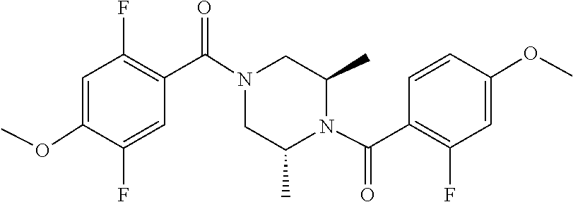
N1(C(C2=C(F)C=C(OC)C(F)=C2)=O)CC(C)N(C(C2=C(F)C=C(OC)C=C2)=O)C(C)C1
